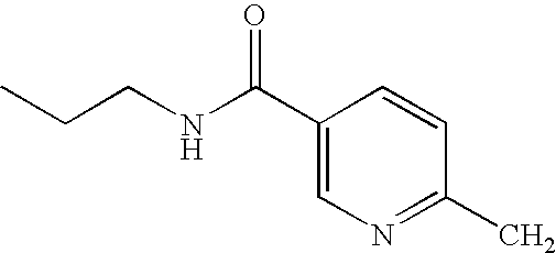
C1(C(NCCC)=O)=CN=C(C)C=C1
